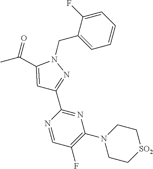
C1(C(C)=O)=CC(C2=NC(N3CC[SO2]CC3)=C(F)C=N2)=NN1CC1=CC=CC=C1F
